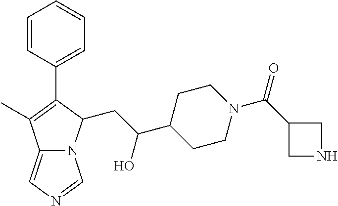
C12=CN=CN1C(CC(C1CCN(C(C3CNC3)=O)CC1)O)C(C1=CC=CC=C1)=C2C
